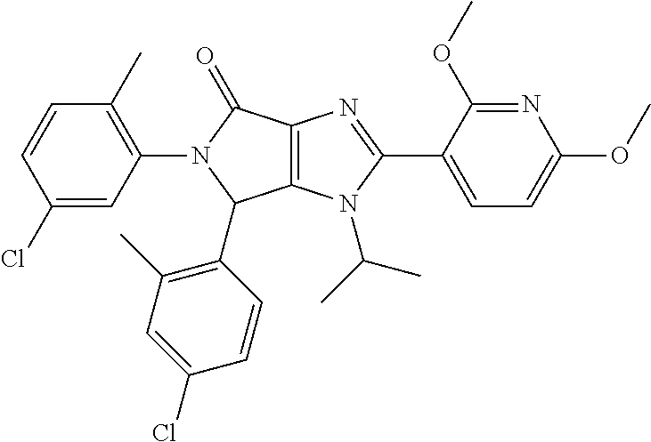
C12=C(N(C(C)C)C(C3=CC=C(OC)N=C3OC)=N1)C(C1=C(C)C=C(Cl)C=C1)N(C1=C(C)C=CC(Cl)=C1)C2=O
